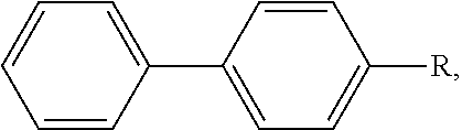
C1=CC(C2=CC=C([R])C=C2)=CC=C1
